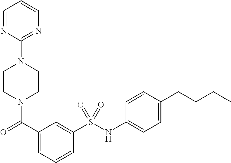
C1CN(C(=O)C2=CC=CC(S(NC3=CC=C(CCCC)C=C3)(=O)=O)=C2)CCN1C1=NC=CC=N1
